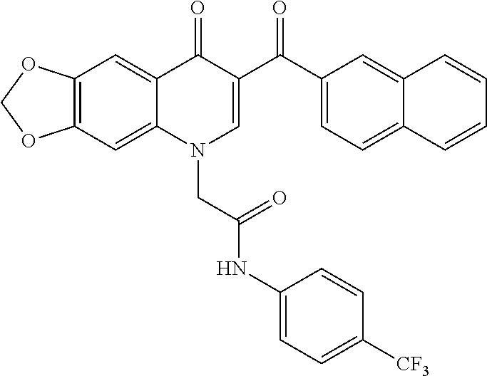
C12=C(C=C3C(=C1)C(=O)C(C(C1=CC=C4C(=C1)C=CC=C4)=O)=CN3CC(NC1=CC=C([CF3])C=C1)=O)OCO2
